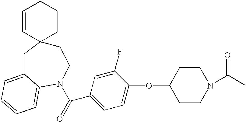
O=C(C1=CC=C(OC2CCN(C(C)=O)CC2)C(F)=C1)N1C2=CC=CC=C2CC2(CC1)CCCC=C2
